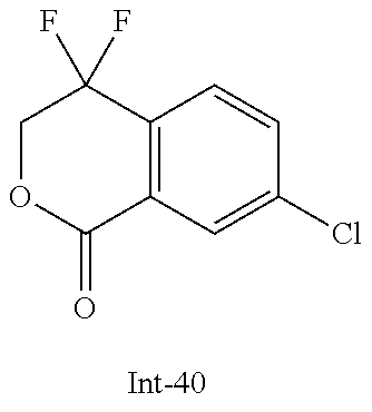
C1OC(=O)C2=C(C1(F)F)C=CC(Cl)=C2
